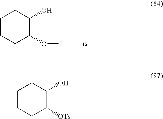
C1CCC([OTs])C(O)C1.C1CCC(O[J])C(O)C1
